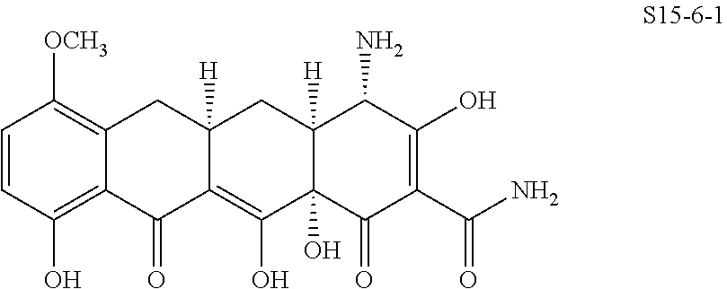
C1=CC(O)=C2C(=C1[OCH3])CC1([H])C(=C(O)C3(O)C([H])(C1)C(N)C(O)=C(C(N)=O)C3=O)C2=O
